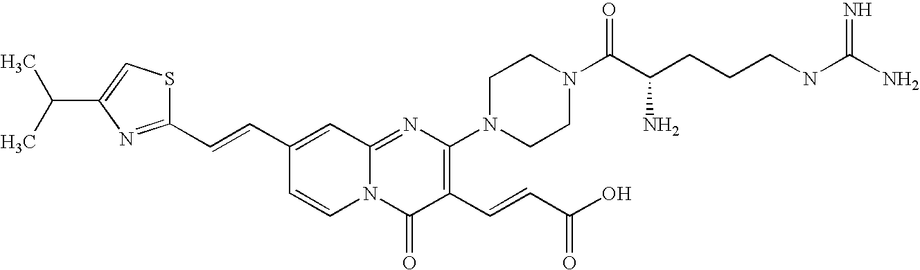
C1(C=CC2=CC3=NC(N4CCN(C(C(CCCNC(N)=N)N)=O)CC4)=C(C=CC(O)=O)C(=O)N3C=C2)=NC(C(C)C)=CS1
